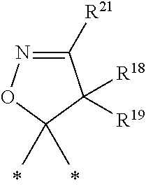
C1([R21])=NOC(C)(C)C1([R19])[R18]
